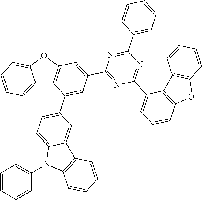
C12=CC=CC=C1OC1=C2C(C2=CC=C3C(=C2)C2=C(N3C3=CC=CC=C3)C=CC=C2)=CC(C2=NC(C3=CC=CC4=C3C3=C(O4)C=CC=C3)=NC(C3=CC=CC=C3)=N2)=C1
